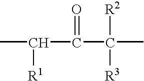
CC([R1])C(=O)C([R2])([R3])C
